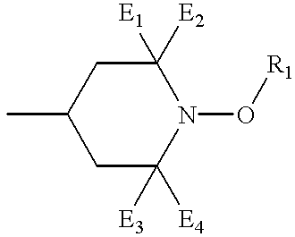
CC1CC([E3])([E4])N(O[R1])C([E1])([E2])C1
